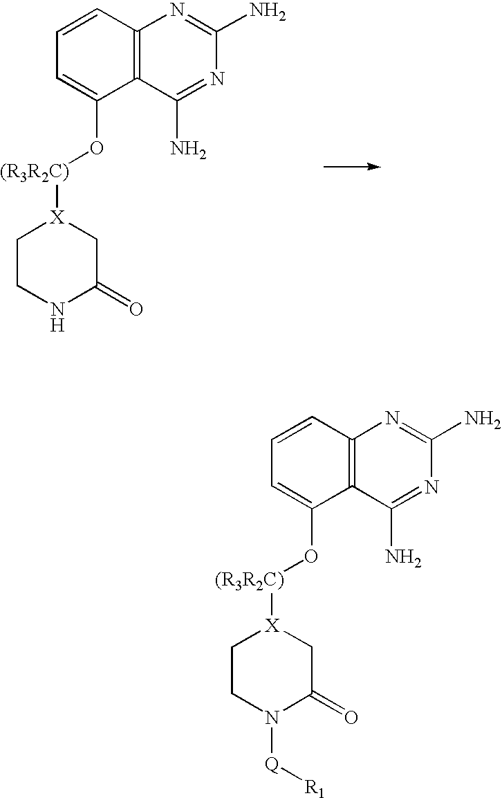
C1=CC2=C(C(O[(R3R2C)][X]3CCNC(=O)C3)=C1)C(N)=NC(N)=N2.C1=CC2=C(C(O[(R3R2C)][X]3CCN([Q][R1])C(=O)C3)=C1)C(N)=NC(N)=N2
